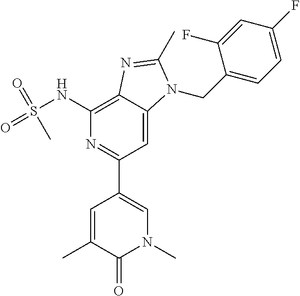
CC1=CC(C2=NC(NS(=O)(=O)C)=C3C(=C2)N(CC2=CC=C(F)C=C2F)C(C)=N3)=CN(C)C1=O
